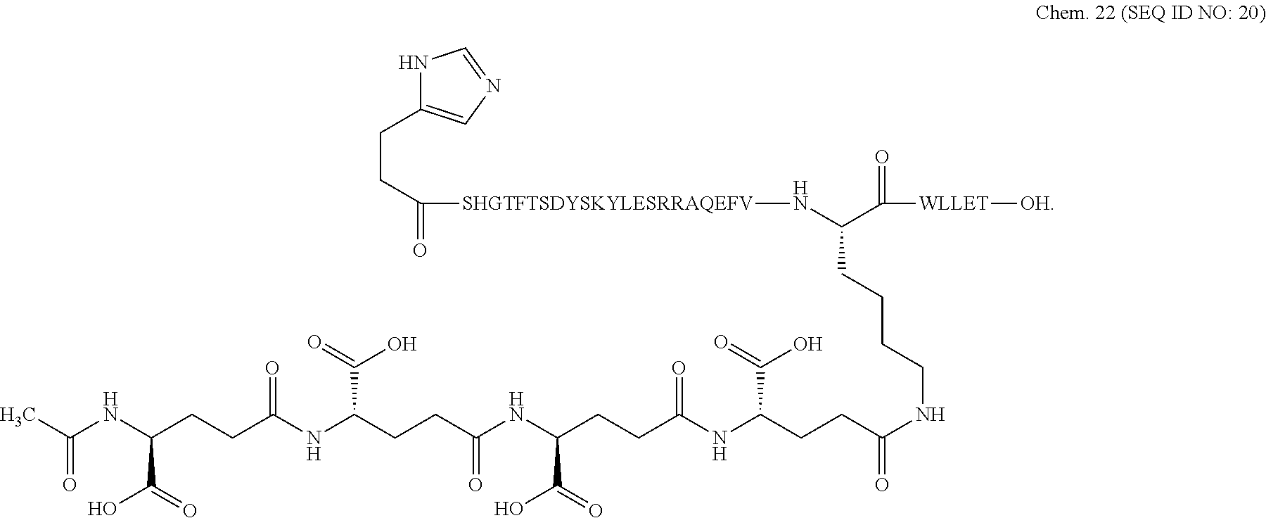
N1C(CCC([SHGTFTSDYSKYLESRRAQEFV]NC(C(=O)[WLLET][OH])CCCCNC(CCC(NC(CCC(NC(CCC(NC(CCC(NC(C)=O)C(=O)O)=O)C(=O)O)=O)C(=O)O)=O)C(=O)O)=O)=O)=CN=C1
